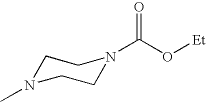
C1N(C)CCN(C(O[Et])=O)C1
